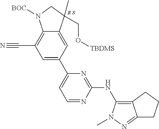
C1=C2C(=C(C#N)C=C1C1=CC=NC(NC3=C4C(=NN3C)CCC4)=N1)N([BOC])CC2(CO[TBDMS])C.[R S]
